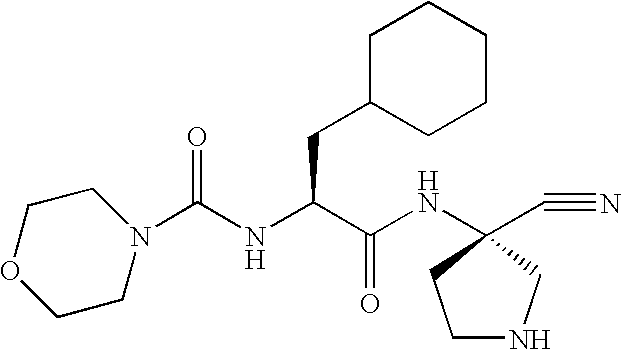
N1(C(NC(C(NC2(C#N)CNCC2)=O)CC2CCCCC2)=O)CCOCC1
